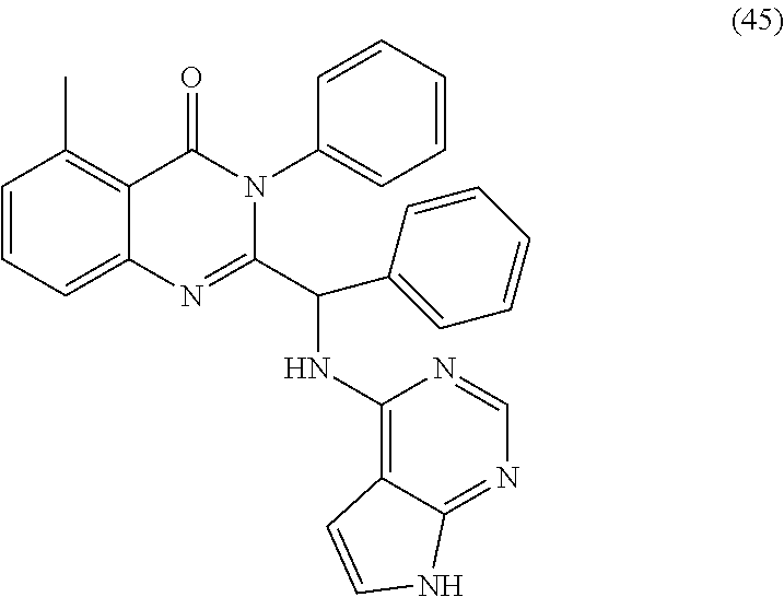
C1=CC=C2C(=C1C)C(=O)N(C1=CC=CC=C1)C(C(NC1=C3C(=NC=N1)NC=C3)C1=CC=CC=C1)=N2
